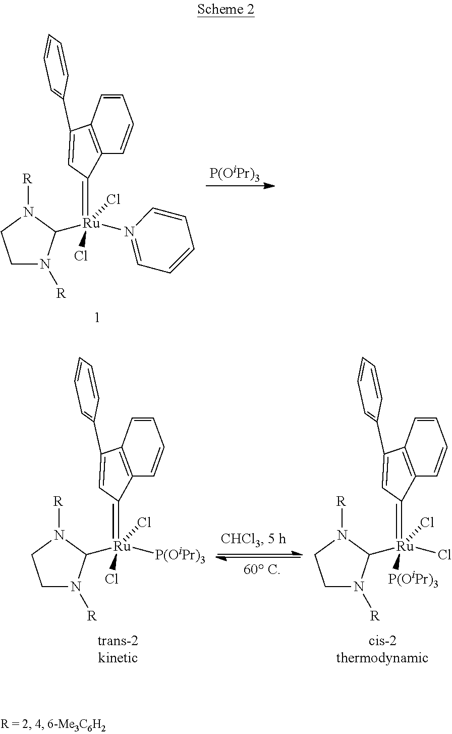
C1CN([R])C([Ru](N2=CC=CC=C2)(Cl)(Cl)=C2C3=C(C=CC=C3)C(C3=CC=CC=C3)=C2)N1[R].[P(OiPr)3].C1CN([R])C([Ru]([P(OiPr)3])(Cl)(Cl)=C2C3=C(C=CC=C3)C(C3=CC=CC=C3)=C2)N1[R].C1CN([R])C([Ru](Cl)(Cl)([P(OiPr)3])=C2C3=C(C=CC=C3)C(C3=CC=CC=C3)=C2)N1[R]
